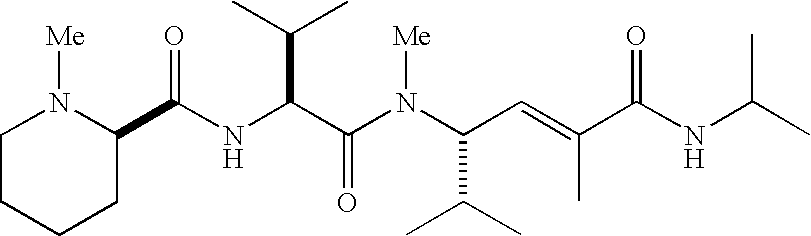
N(C(C(N(C(C(C)C)C=C(C(NC(C)C)=O)C)[Me])=O)C(C)C)C(=O)C1N([Me])CCCC1
